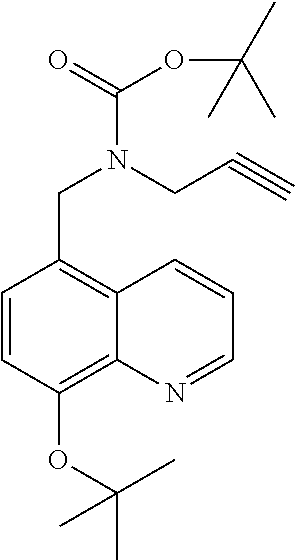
C1=CC(OC(C)(C)C)=C2C(=C1CN(CC#C)C(=O)OC(C)(C)C)C=CC=N2
